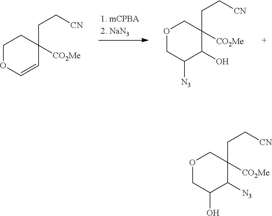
C1OC=CC([CO2Me])(CC[CN])C1.O1CC([N3])C(O)C([CO2Me])(CC[CN])C1.O1CC(O)C([N3])C([CO2Me])(CC[CN])C1
